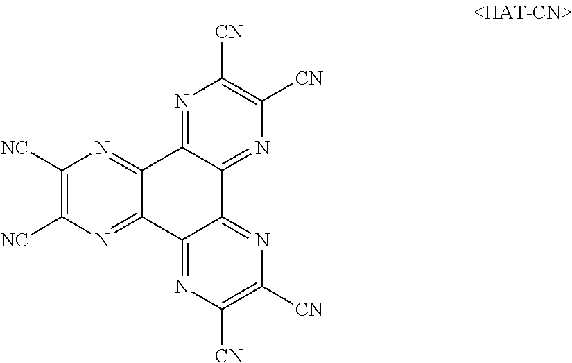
C12=NC([CN])=C([CN])N=C1C1=NC([CN])=C([CN])N=C1C1=NC([NC])=C([NC])N=C21
